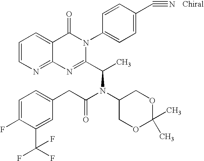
C12=NC=CC=C1C(=O)N(C1=CC=C(C#N)C=C1)C(C(C)N(C1COC(C)(C)OC1)C(CC1=CC=C(F)C(C(F)(F)F)=C1)=O)=N2
